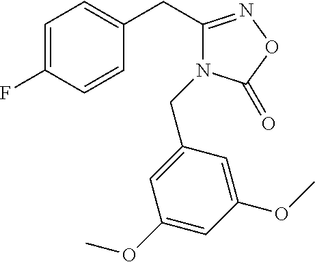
C1=C(F)C=CC(CC2=NOC(=O)N2CC2=CC(OC)=CC(OC)=C2)=C1
